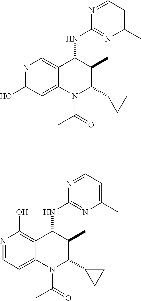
N1=C(O)C=C2C(=C1)C(NC1=NC(C)=CC=N1)C(C)C(C1CC1)N2C(C)=O.N1=CC=C2C(=C1O)C(NC1=NC(C)=CC=N1)C(C)C(C1CC1)N2C(C)=O
